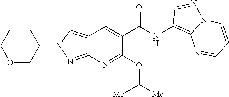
C1(NC(C2=CC3=CN(C4COCCC4)N=C3N=C2OC([Me])[Me])=O)=C2N(N=C1)C=CC=N2
